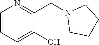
C1=CC=C(O)C(CN2CCCC2)=N1
